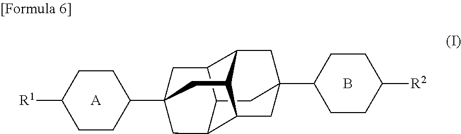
C12C3C4CC(C5CCC([R2])CC5)(C1)CC1C2CC(C2CCC([R1])CC2)(CC41)C3.[A].B
